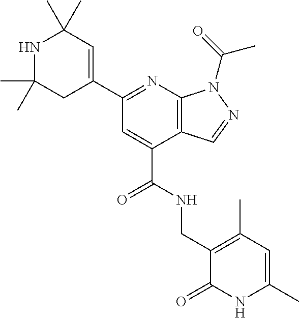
C1(C)(C)NC(C)(C)C=C(C2=NC3=C(C(C(=O)NCC4=C(C)C=C(C)NC4=O)=C2)C=NN3C(C)=O)C1
